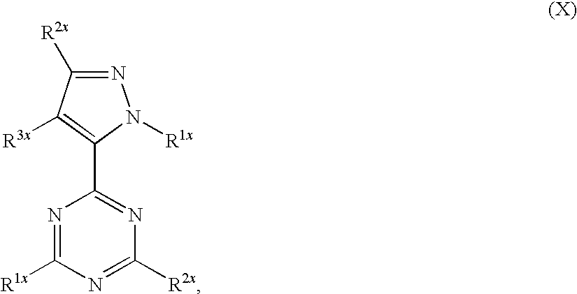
N1=C([R1x])N=C([R2x])N=C1C1=C([R3x])C([R2x])=NN1[R1x]
